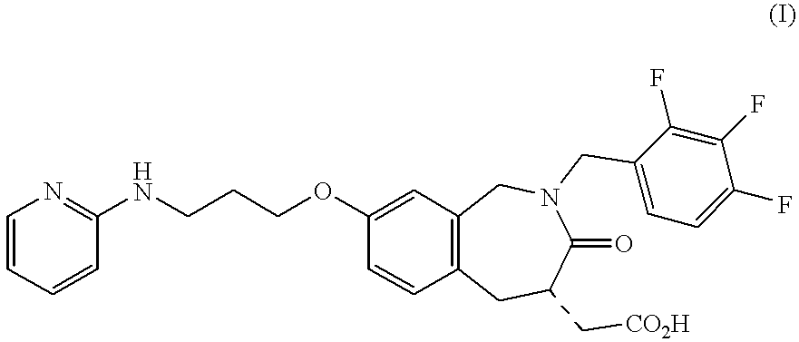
C1=CC=CC(NCCCOC2=CC3=C(C=C2)CC(C[CO2H])C(=O)N(CC2=CC=C(F)C(F)=C2F)C3)=N1
